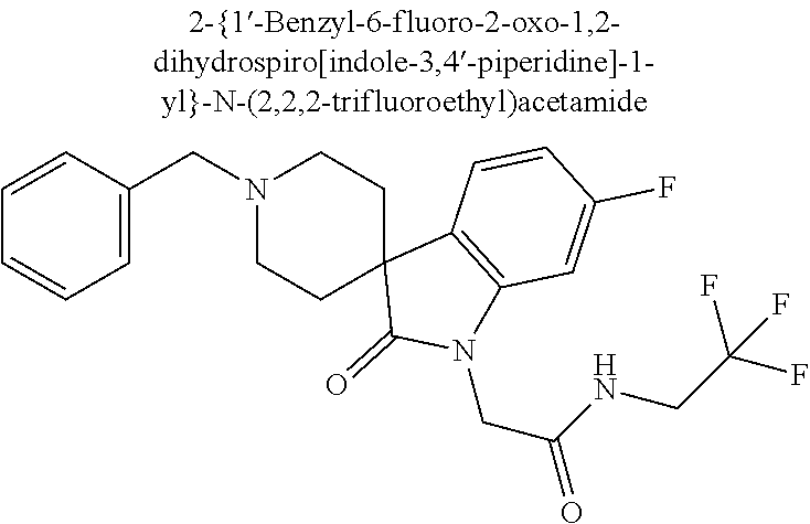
N1(CC2=CC=CC=C2)CCC2(CC1)C(=O)N(CC(NCC(F)(F)F)=O)C1=C2C=CC(F)=C1
